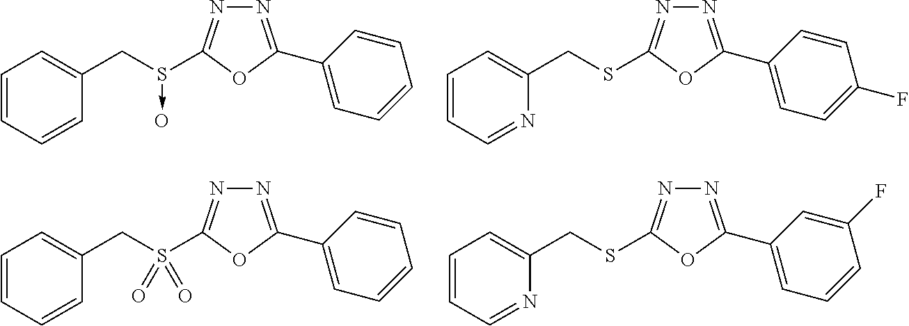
C(S(C1=NN=C(C2=CC=CC=C2)O1)->O)C1=CC=CC=C1.C(SC1=NN=C(C2=CC=C(F)C=C2)O1)C1=CC=CC=N1.C(S(C1=NN=C(C2=CC=CC=C2)O1)(=O)=O)C1=CC=CC=C1.C(SC1=NN=C(C2=CC=CC(F)=C2)O1)C1=CC=CC=N1
